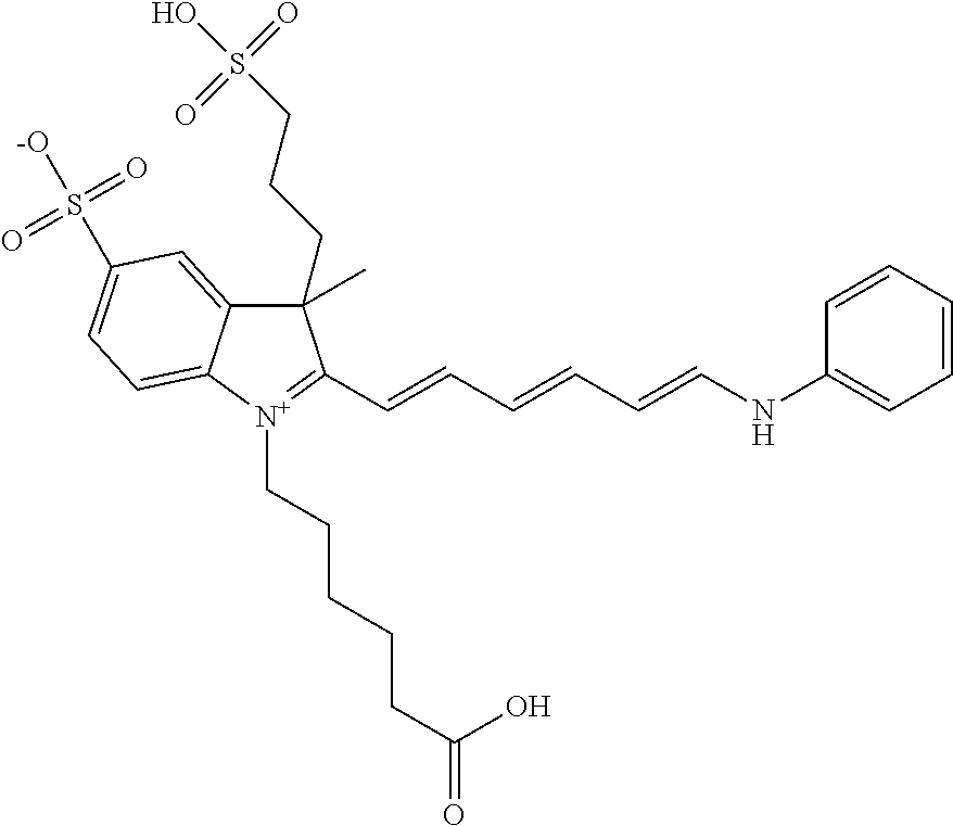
C1(C)(CCCS(=O)(=O)O)C2=CC(S(=O)(=O)[-O])=CC=C2[N+](CCCCCC(=O)O)=C1C=CC=CC=CNC1=CC=CC=C1
